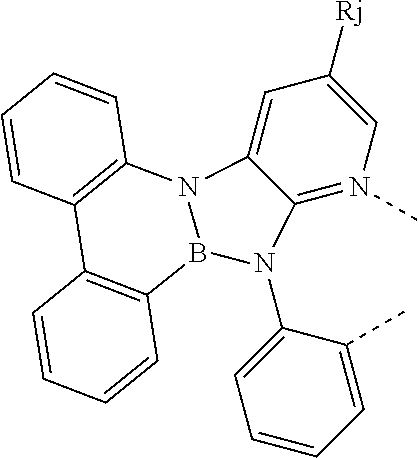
C12=N(C)C=C([Rj])C=C1N1B(N2C2=CC=CC=C2C)C2=C(C3=C1C=CC=C3)C=CC=C2
